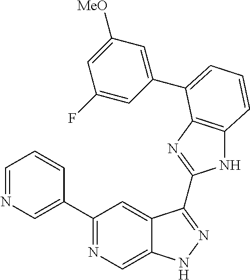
C1(C2=NC=C3C(=C2)C(C2=NC4=C(N2)C=CC=C4C2=CC([MeO])=CC(F)=C2)=NN3)=CN=CC=C1
